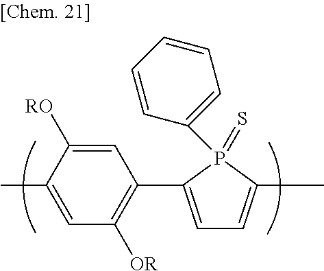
C1(C)=CC([OR])=C(C2=CC=C(C)P2(=S)C2=CC=CC=C2)C=C1[RO]
